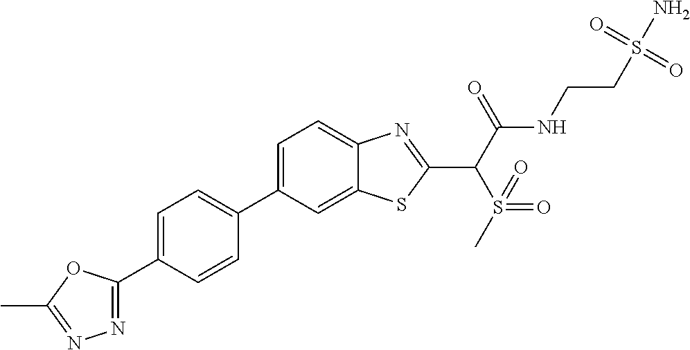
C1=C(C2=CC=C(C3=NN=C(C)O3)C=C2)C=C2C(=C1)N=C(C(C(NCCS(N)(=O)=O)=O)S(=O)(=O)C)S2
